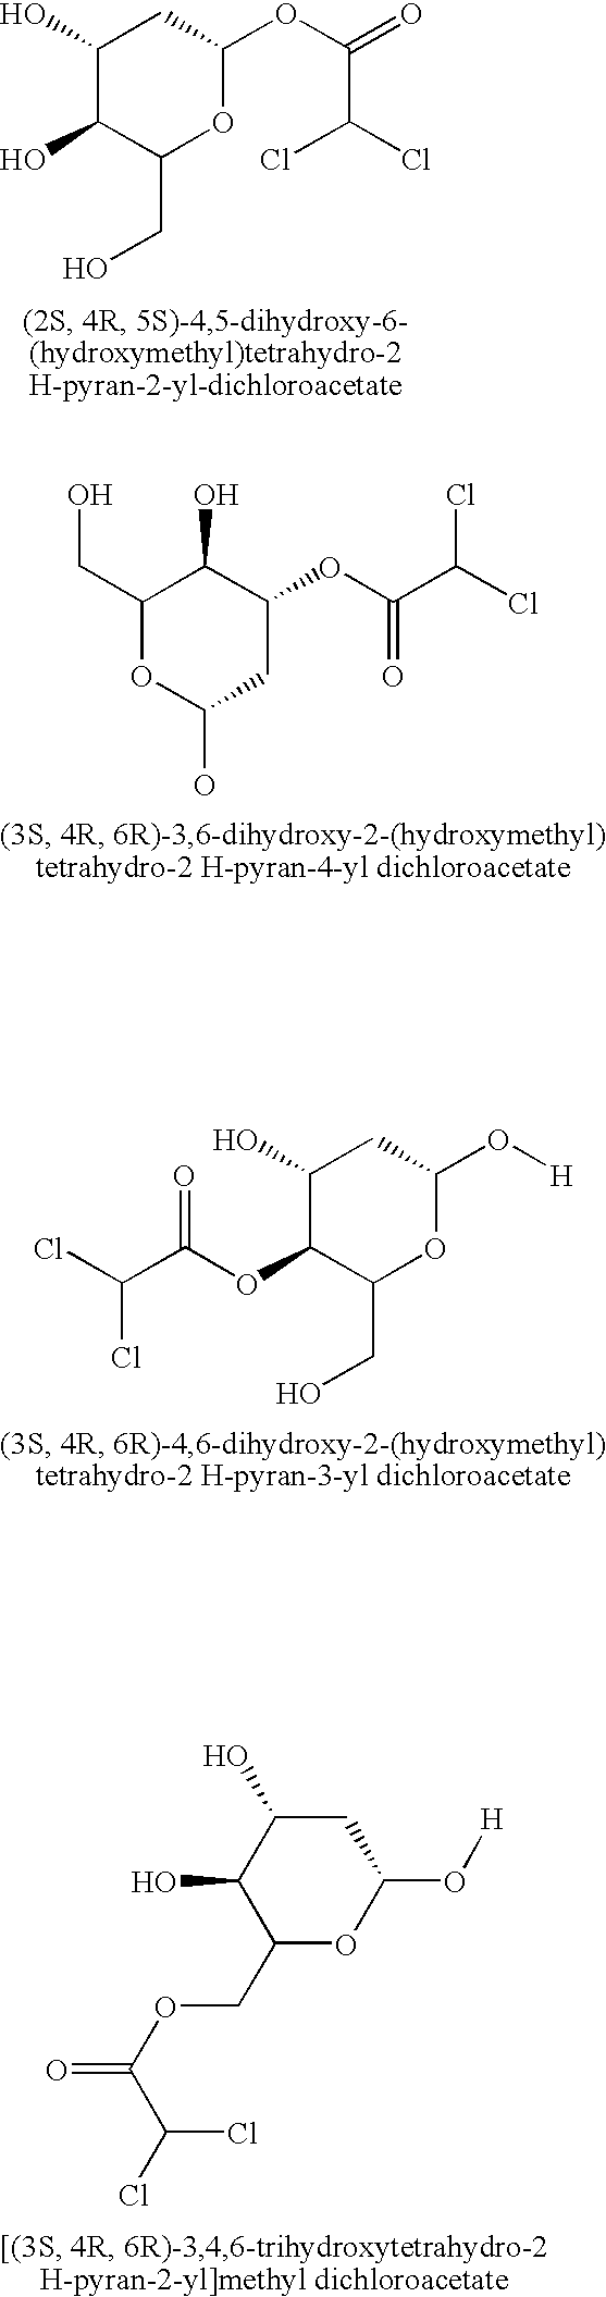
C1(O)C(O)C(CO)OC(OC(=O)C(Cl)Cl)C1.C1(CO)OC(O)CC(OC(C(Cl)Cl)=O)C1O.C1(O)C(OC(C(Cl)Cl)=O)C(CO)OC(O[H])C1.C1C(O)C(O)C(COC(=O)C(Cl)Cl)OC1O[H]
